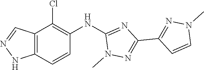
N1(C)N=C(C2=NN(C)C=C2)N=C1NC1=C(Cl)C2=C(NN=C2)C=C1
